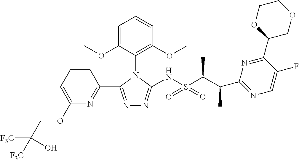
N1=C(C2=NC(OCC([F3C])([F3C])O)=CC=C2)N(C2=C(OC)C=CC=C2OC)C(NS(C(C(C2=NC=C(F)C(C3OCCOC3)=N2)C)C)(=O)=O)=N1
